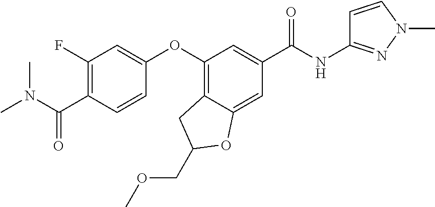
C1(F)=C(C(N(C)C)=O)C=CC(OC2=C3C(=CC(C(NC4=NN(C)C=C4)=O)=C2)OC(COC)C3)=C1
